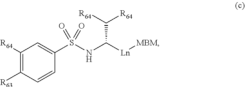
C1([R64])=C([R63])C=CC(S(NC(C([R64])[R64])[Ln][MBM])(=O)=O)=C1
